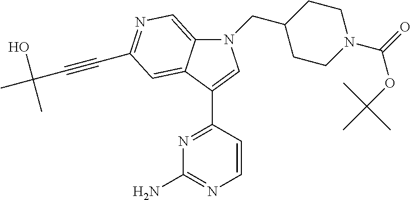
N1=C(C2=CN(CC3CCN(C(=O)OC(C)(C)C)CC3)C3=CN=C(C#CC(C)(O)C)C=C32)C=CN=C1N
